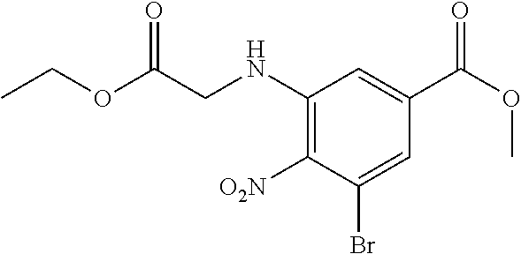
C1(NCC(OCC)=O)=C([O2N])C(Br)=CC(C(OC)=O)=C1
